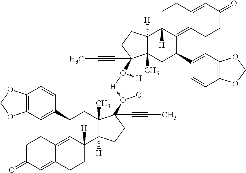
C12=CC(=O)CCC1=C1C([H])(CC2)C2([H])C(C)(CC1C1=CC3=C(C=C1)OCO3)C(C#CC)(O1->[H]OO(C3(C#CC)C4(C)C([H])(C5([H])C(=C6C(=CC(=O)CC6)CC5)C(C5=CC6=C(C=C5)OCO6)C4)CC3)->[H]1)CC2
